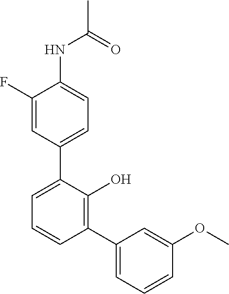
C1(C2=CC=CC(C3=CC=CC(OC)=C3)=C2O)=CC=C(NC(C)=O)C(F)=C1
